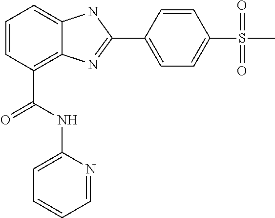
C1=CC(C(NC2=CC=CC=N2)=O)=C2C(=C1)NC(C1=CC=C(S(=O)(=O)C)C=C1)=N2
